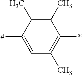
C1(C)=C(C)C(*)=C(C)C=C1[#]
